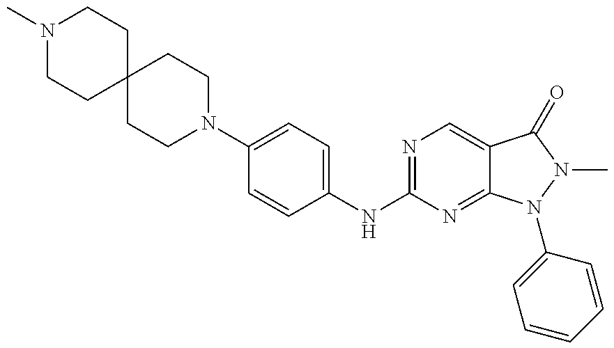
N1(C)CCC2(CC1)CCN(C1=CC=C(NC3=NC=C4C(=N3)N(C3=CC=CC=C3)N(C)C4=O)C=C1)CC2
